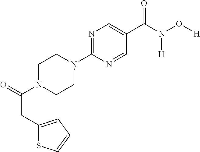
C1(C(N(O[H])[H])=O)=CN=C(N2CCN(C(CC3=CC=CS3)=O)CC2)N=C1
